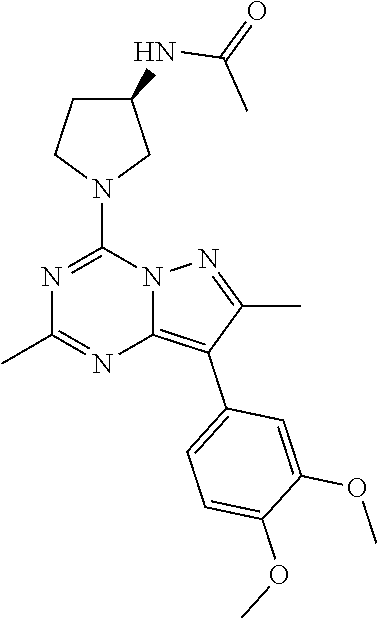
C1C(NC(=O)C)CN(C2=NC(C)=NC3=C(C4=CC=C(OC)C(OC)=C4)C(C)=NN23)C1
